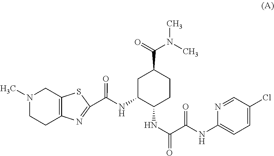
C1C(NC(=O)C2=NC3=C(CN(C)CC3)S2)C(NC(C(=O)NC2=CC=C(Cl)C=N2)=O)CCC1C(=O)N(C)C
